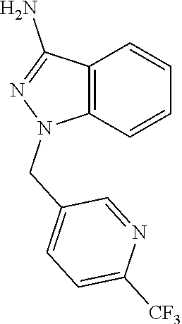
C12=C(C=CC=C1)N(CC1=CC=C([CF3])N=C1)N=C2N
